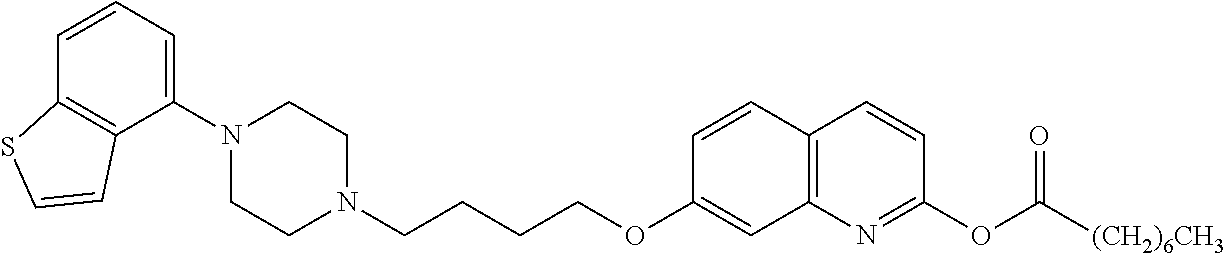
C1(N2CCN(CCCCOC3=CC4=C(C=C3)C=CC(OC([(CH2)6CH3])=O)=N4)CC2)=CC=CC2=C1C=CS2
